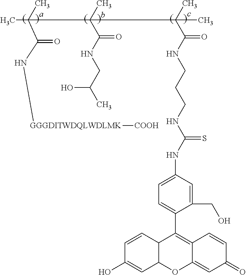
CC(C)(C(N[GGGDITWDQLWDLMK][COOH])=O)CC(C)(CC(C)(C(NCCCNC(NC1=CC=C(C2=C3C(=CC(=O)C=C3)OC3C2C=CC(O)=C3)C(CO)=C1)=S)=O)CC)C(NCC(C)O)=O
